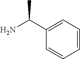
C1=CC=C(C(N)C)C=C1
